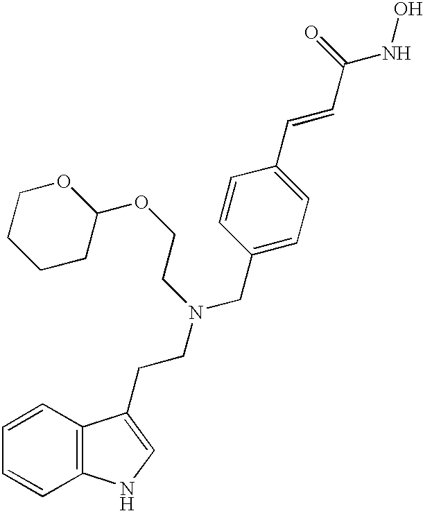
C1=CC2=C(C=C1)C(CCN(CC1=CC=C(C=CC(NO)=O)C=C1)CCOC1OCCCC1)=CN2
